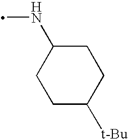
C1C(NC)CCC([t-Bu])C1
